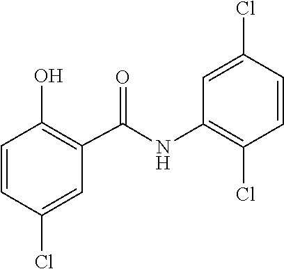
C1(O)=C(C(=O)NC2=C(Cl)C=CC(Cl)=C2)C=C(Cl)C=C1
